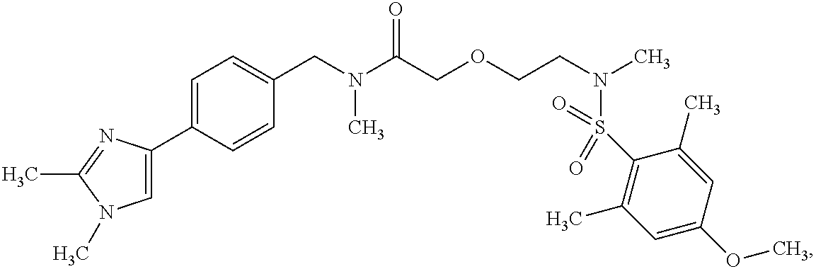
C1=C(C2=CN(C)C(C)=N2)C=CC(CN(C(COCCN(C)S(C2=C(C)C=C(OC)C=C2C)(=O)=O)=O)C)=C1
